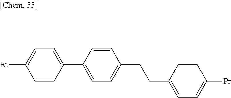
C1([Et])=CC=C(C2=CC=C(CCC3=CC=C([Pr])C=C3)C=C2)C=C1
